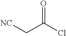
[NC]CC(Cl)=O
